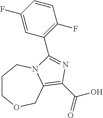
C1COCC2=C(C(O)=O)N=C(C3=C(F)C=CC(F)=C3)N2C1
